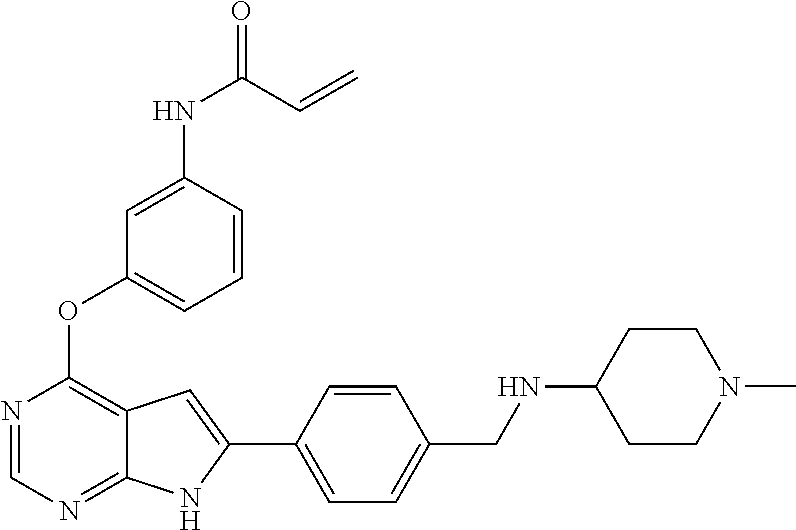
N1=CN=C2C(=C1OC1=CC=CC(NC(=O)C=C)=C1)C=C(C1=CC=C(CNC3CCN(C)CC3)C=C1)N2
